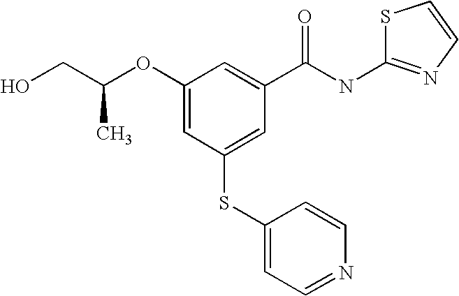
C1(OC(CO)C)=CC(SC2=CC=NC=C2)=CC(C(NC2=NC=CS2)=O)=C1
